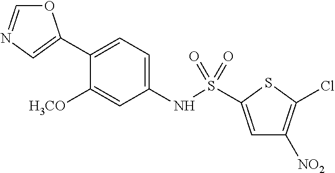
O1C=NC=C1C1=CC=C(NS(C2=CC([NO2])=C(Cl)S2)(=O)=O)C=C1[H3CO]
